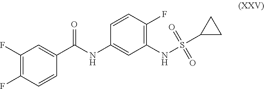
C1(F)=C(F)C=CC(C(NC2=CC(NS(=O)(=O)C3CC3)=C(F)C=C2)=O)=C1
